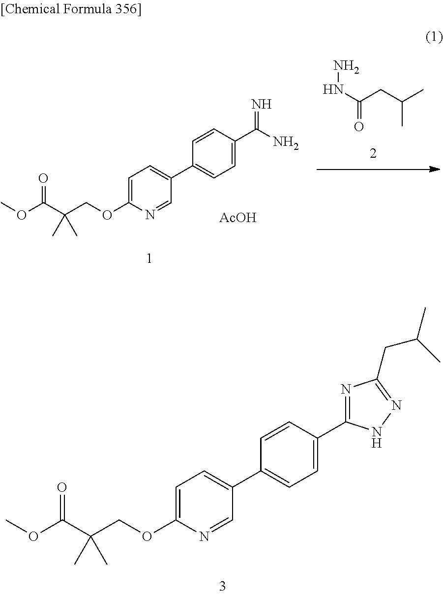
C1(C2=CC=C(OCC(C(OC)=O)(C)C)N=C2)=CC=C(C2=NC(CC(C)C)=NN2)C=C1.NNC(CC(C)C)=O.C1(C2=CC=C(OCC(C(OC)=O)(C)C)N=C2)=CC=C(C(N)=N)C=C1.[AcOH]
